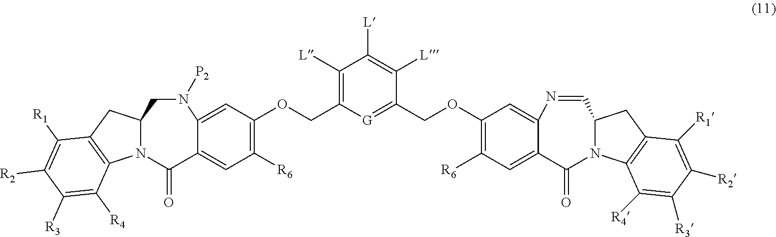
C1(COC2=C([R6])C=C3C(=C2)N=CC2N(C3=O)C3=C(C2)C([R1])=C([R2])C([R3])=C3[R4])=[G]C(COC2=C([R6])C=C3C(=C2)N([P2])CC2N(C3=O)C3=C(C2)C([R1])=C([R2])C([R3])=C3[R4])=C([L])C([L])=C1[L]
